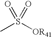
S(C)([OR41])(=O)=O
